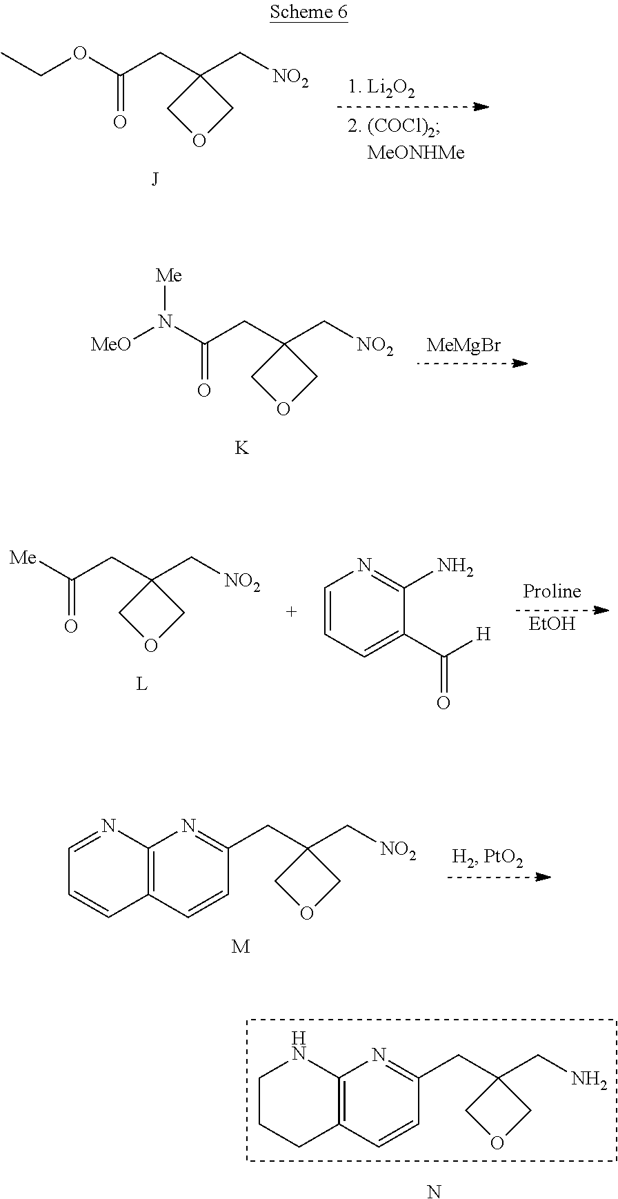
C1=NC2=C(C=C1)C=CC(CC1(C[NO2])COC1)=N2.[M].CCOC(CC1(C[NO2])COC1)=O.[MeO]N(C(CC1(C[NO2])COC1)=O)[Me].[K].[MeMgBr].[Me]C(CC1(C[NO2])COC1)=O.[L].[EtOH].C1=CC=C(C([H])=O)C(N)=N1.C1CCC2=C(N1)N=C(CC1(CN)COC1)C=C2.N
